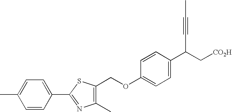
C(OC1=CC=C(C(C#CC)C[CO2H])C=C1)C1=C(C)N=C(C2=CC=C(C)C=C2)S1
